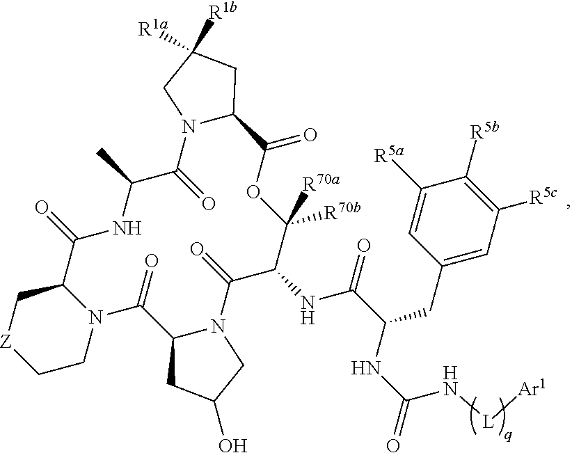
C1([R5a])=CC(CC(C(NC2C([R70a])([R70b])OC(=O)C3N(C(=O)C(C)NC(=O)C4N(C(=O)C5N(C2=O)CC(O)C5)CC[Z]C4)CC([R1a])([R1b])C3)=O)NC(N[L][Ar1])=O)=CC([R5c])=C1[R5b]
